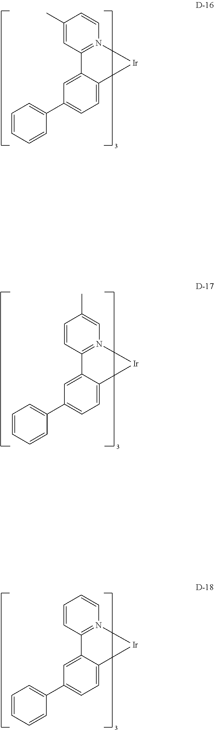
C1=CC2=N(C=C1)[Ir]C1=CC=C(C3=CC=CC=C3)C=C21.C1=CC2=N(C=C1C)[Ir]C1=CC=C(C3=CC=CC=C3)C=C21.C1(C)=CC2=N(C=C1)[Ir]C1=CC=C(C3=CC=CC=C3)C=C21
